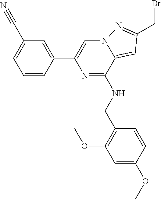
C1=CC(C2=CN3C(=CC(CBr)=N3)C(NCC3=C(OC)C=C(OC)C=C3)=N2)=CC(C#N)=C1
